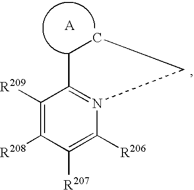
C1([R209])=C([R208])C([R207])=C([R206])N2=C1CCC2
